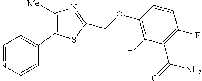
C1([Me])=C(C2=CC=NC=C2)SC(COC2=C(F)C(C(N)=O)=C(F)C=C2)=N1
